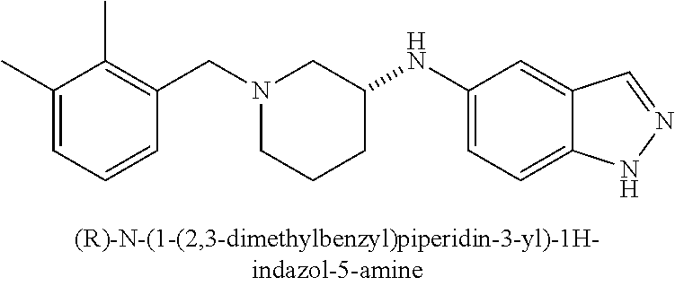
N1(CC2=C(C)C(C)=CC=C2)CCCC(NC2=CC=C3C(=C2)C=NN3)C1
